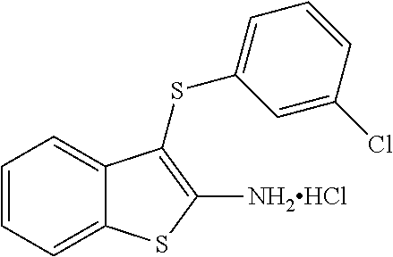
C1=CC=C2C(=C1)C(SC1=CC=CC(Cl)=C1)=C([NH2HCl])S2
